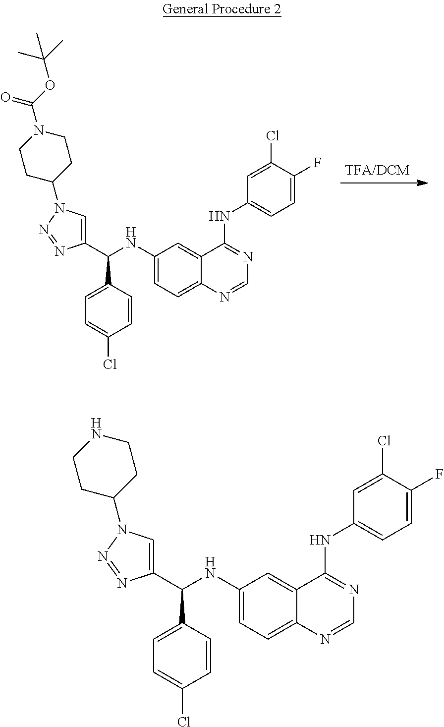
C1(NC(C2=CN(C3CCN(C(OC(C)(C)C)=O)CC3)N=N2)C2=CC=C(Cl)C=C2)=CC=C2C(=C1)C(NC1=CC=C(F)C(Cl)=C1)=NC=N2.C1(NC(C2=CN(C3CCNCC3)N=N2)C2=CC=C(Cl)C=C2)=CC=C2C(=C1)C(NC1=CC=C(F)C(Cl)=C1)=NC=N2
